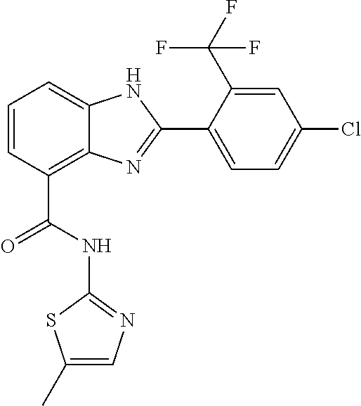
C1=CC(C(NC2=NC=C(C)S2)=O)=C2C(=C1)NC(C1=CC=C(Cl)C=C1C(F)(F)F)=N2
